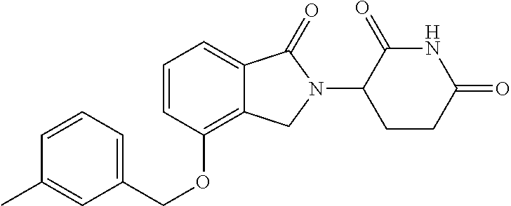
C(OC1=C2C(=CC=C1)C(=O)N(C1C(=O)NC(=O)CC1)C2)C1=CC=CC(C)=C1
